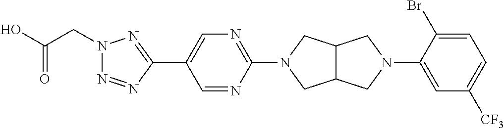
OC(CN1N=NC(C2=CN=C(N3CC4C(C3)CN(C3=CC([CF3])=CC=C3Br)C4)N=C2)=N1)=O
